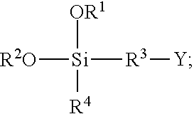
[R2O][Si]([OR1])([R4])[R3][Y]
